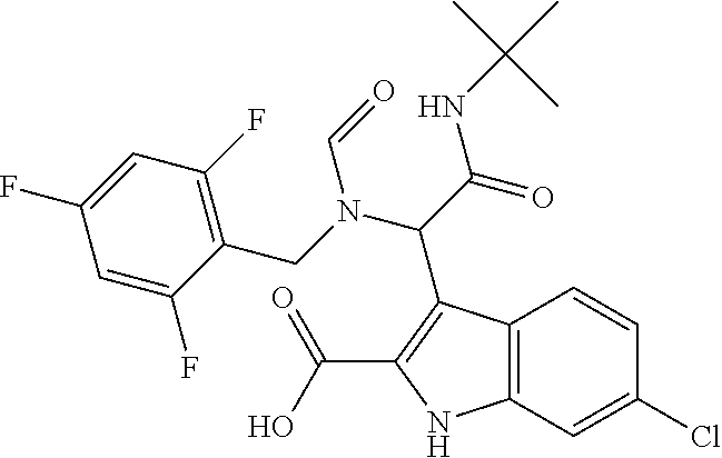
C(C(NC(C)(C)C)=O)(N(C=O)CC1=C(F)C=C(F)C=C1F)C1=C(C(=O)O)NC2=C1C=CC(Cl)=C2
